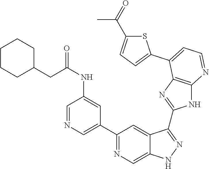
C1(C2=NC=C3C(=C2)C(C2=NC4=C(N2)N=CC=C4C2=CC=C(C(=O)C)S2)=NN3)=CN=CC(NC(CC2CCCCC2)=O)=C1
